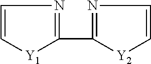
C1(C2=NC=C[Y2]2)=NC=C[Y1]1
